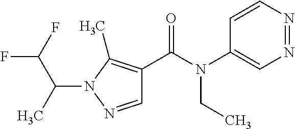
N1=NC=CC(N(C(C2=C(C)N(C(C)C(F)F)N=C2)=O)CC)=C1
